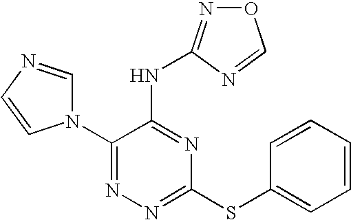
N1=C(N2C=NC=C2)C(NC2=NOC=N2)=NC(SC2=CC=CC=C2)=N1
